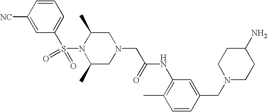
C1=CC([NC])=CC(S(N2C(C)CN(CC(=O)NC3=C(C)C=CC(CN4CCC(N)CC4)=C3)CC2C)(=O)=O)=C1
